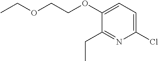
C1(Cl)=CC=C(OCCOCC)C(CC)=N1
